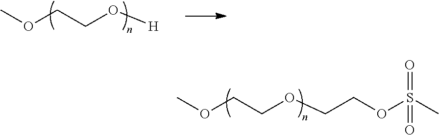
COCCOCCOS(C)(=O)=O.COCCO[H]
